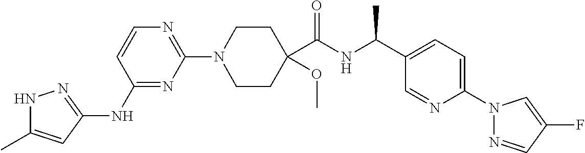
N1C(C)=CC(NC2=NC(N3CCC(C(NC(C4=CC=C(N5N=CC(F)=C5)N=C4)C)=O)(OC)CC3)=NC=C2)=N1
